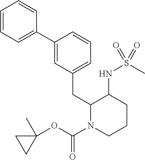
C1=CC=C(C2=CC(CC3N(C(=O)OC4(C)CC4)CCCC3NS(C)(=O)=O)=CC=C2)C=C1
